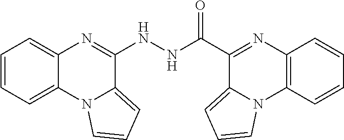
C1=CC=C2C(=C1)N=C(NNC(C1=NC3=C(N4C1=CC=C4)C=CC=C3)=O)C1=CC=CN21
